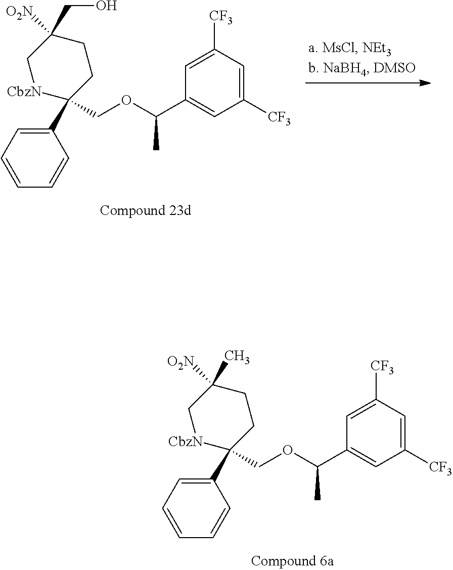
C1(C2(COC(C3=CC([CF3])=CC([CF3])=C3)C)CCC([O2N])(C)C[CbzN]2)=CC=CC=C1.C1(C2(COC(C3=CC([CF3])=CC([CF3])=C3)C)CCC([O2N])(CO)C[CbzN]2)=CC=CC=C1
